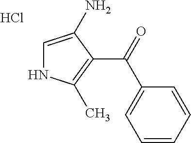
C1=C(N)C(C(C2=CC=CC=C2)=O)=C(C)N1.Cl
